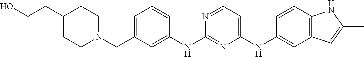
C1=C(CN2CCC(CCO)CC2)C=C(NC2=NC(NC3=CC4=C(C=C3)NC(C)=C4)=CC=N2)C=C1
